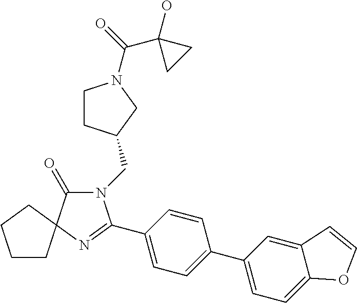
N1(CC2CCN(C(=O)C3(O)CC3)C2)C(=O)C2(N=C1C1=CC=C(C3=CC=C4C(=C3)C=CO4)C=C1)CCCC2
